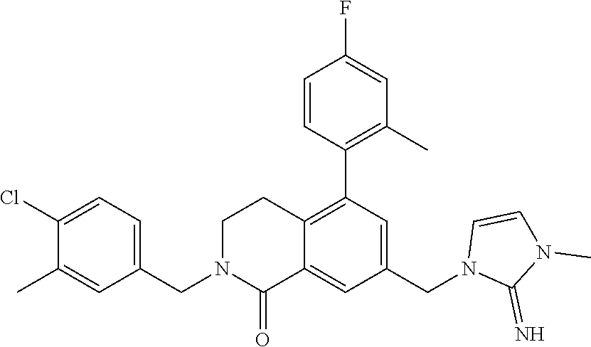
C1(C)=CC(CN2C(=O)C3=CC(CN4C(=N)N(C)C=C4)=CC(C4=C(C)C=C(F)C=C4)=C3CC2)=CC=C1Cl
